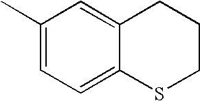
C1(C)=CC=C2C(=C1)CCCS2
